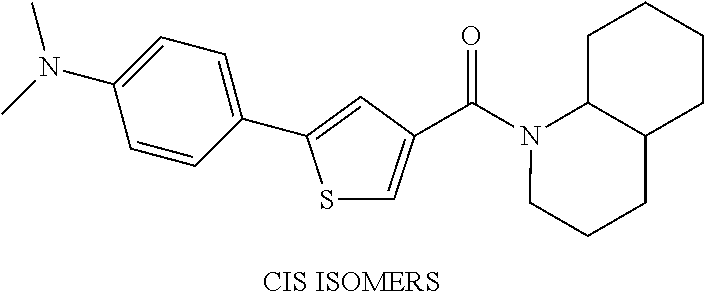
C1(C2=CC(C(N3CCCC4C3CCCC4)=O)=CS2)=CC=C(N(C)C)C=C1
